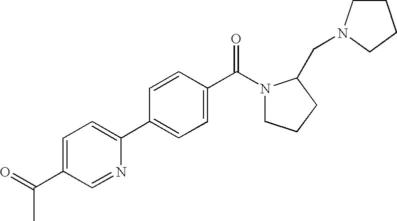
C1(C(=O)C)=CC=C(C2=CC=C(C(=O)N3CCCC3CN3CCCC3)C=C2)N=C1
